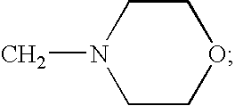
CN1CCOCC1
